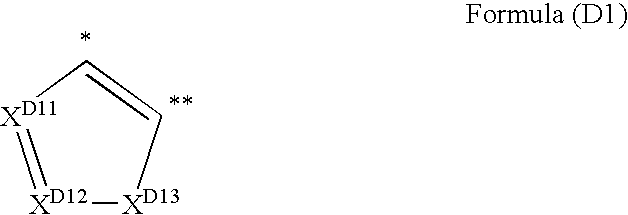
[XD12]1=[XD11]C=C[XD13]1
